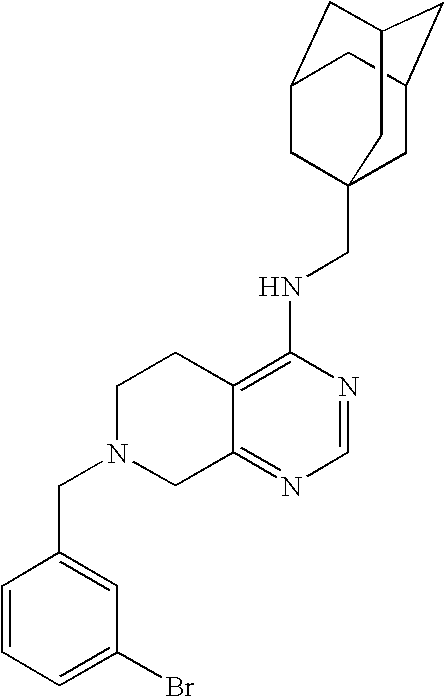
C12=C(NCC34CC5CC(CC(C3)C5)C4)N=CN=C1CN(CC1=CC(Br)=CC=C1)CC2
